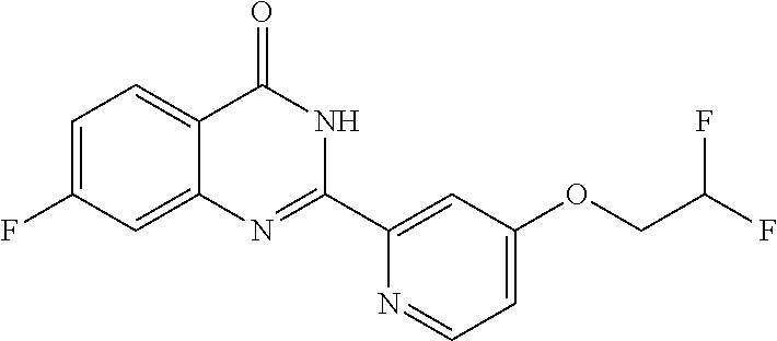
C1(F)=CC=C2C(=C1)N=C(C1=CC(OCC(F)F)=CC=N1)NC2=O
